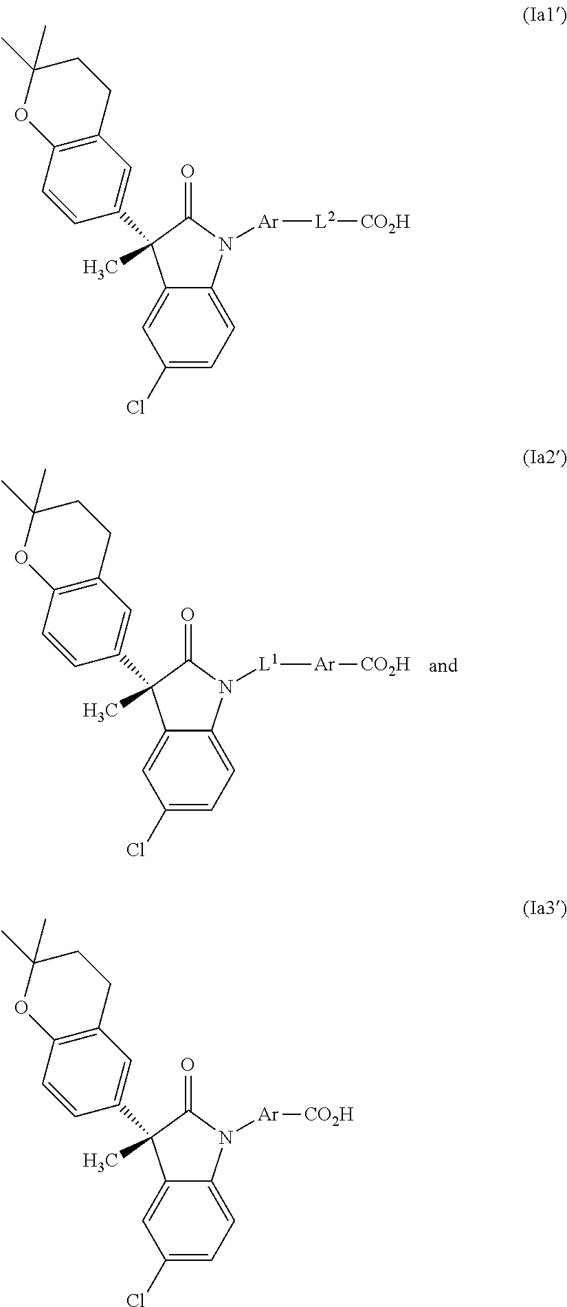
C1=C2C(=CC(Cl)=C1)C(C)(C1=CC3=C(C=C1)OC(C)(C)CC3)C(=O)N2[Ar][L2][CO2H].C1=C2C(=CC(Cl)=C1)C(C)(C1=CC3=C(C=C1)OC(C)(C)CC3)C(=O)N2[L1][Ar][CO2H].C1=C2C(=CC(Cl)=C1)C(C)(C1=CC3=C(C=C1)OC(C)(C)CC3)C(=O)N2[Ar][CO2H]
